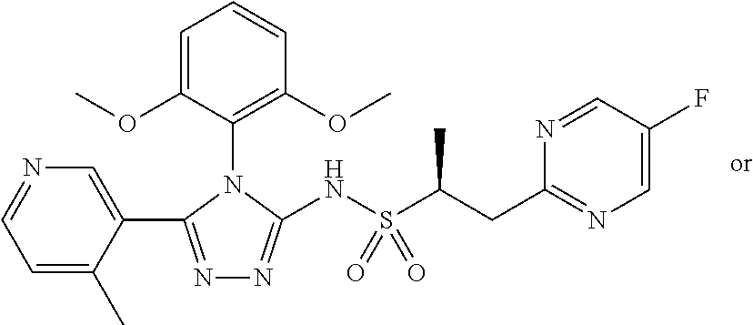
N1=C(C2=CN=CC=C2C)N(C2=C(OC)C=CC=C2OC)C(NS(C(CC2=NC=C(F)C=N2)C)(=O)=O)=N1
